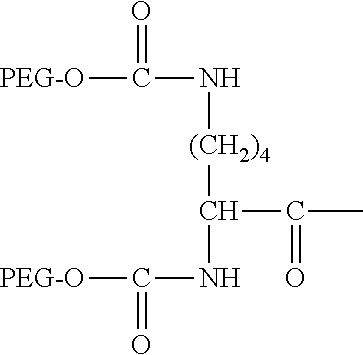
[PEG-O]C(N[(CH2)4]C(NC(=O)[PEG-O])C(C)=O)=O
